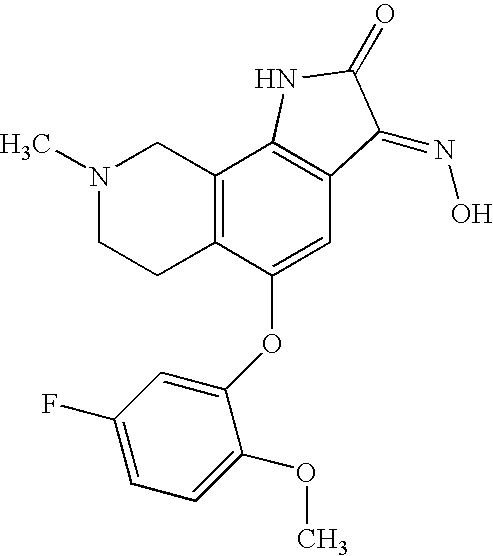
N1(C)CCC2=C(C1)C1=C(C=C2OC2=CC(F)=CC=C2OC)C(=NO)C(=O)N1
